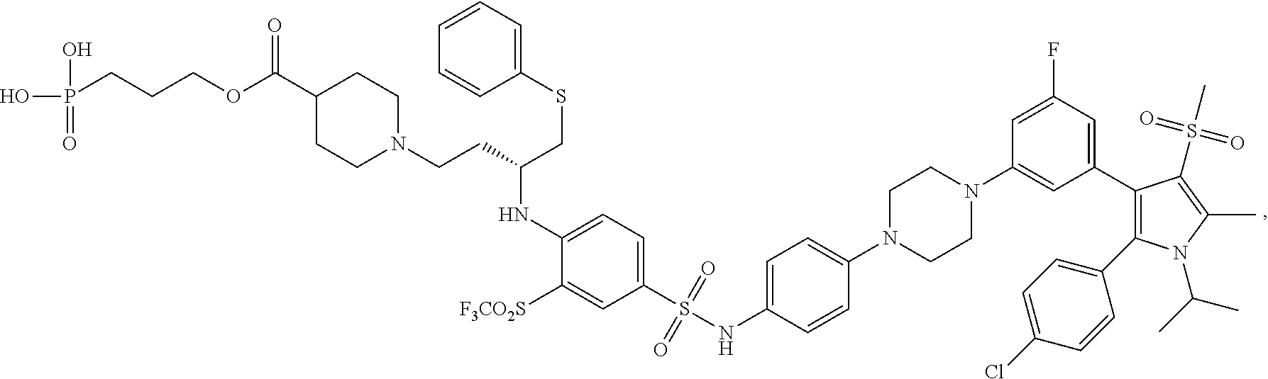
OP(CCCOC(C1CCN(CCC(CSC2=CC=CC=C2)NC2=CC=C(S(NC3=CC=C(N4CCN(C5=CC(C6=C(C7=CC=C(Cl)C=C7)N(C(C)C)C(C)=C6S(C)(=O)=O)=CC(F)=C5)CC4)C=C3)(=O)=O)C=C2[F3CO2S])CC1)=O)(=O)O
